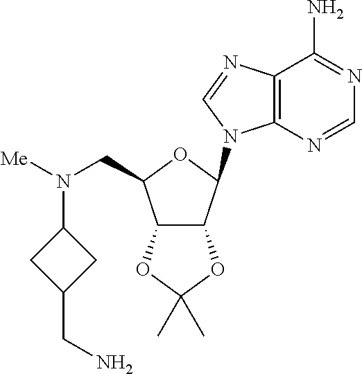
C12=C(N=CN=C1N)N(C1C3C(C(CN([Me])C4CC(CN)C4)O1)OC(C)(C)O3)C=N2
